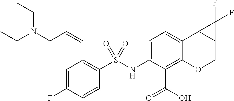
C1(NS(C2=C(C=CCN(CC)CC)C=C(F)C=C2)(=O)=O)=CC=C2C(=C1C(=O)O)OCC1C2C1(F)F
